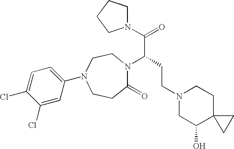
C1CC(=O)N(C(CCN2CC(O)C3(CC2)CC3)C(N2CCCC2)=O)CCN1C1=CC=C(Cl)C(Cl)=C1
